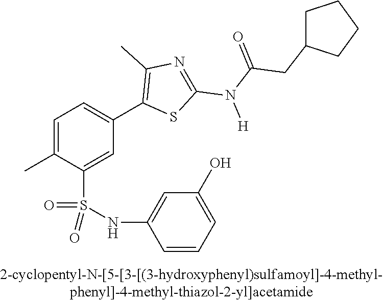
C1=C(C)C(S(NC2=CC(O)=CC=C2)(=O)=O)=CC(C2=C(C)N=C(N(C(=O)CC3CCCC3)[H])S2)=C1
